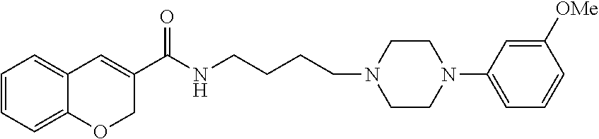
C1=CC=C2C(=C1)C=C(C(NCCCCN1CCN(C3=CC=CC([OMe])=C3)CC1)=O)CO2
